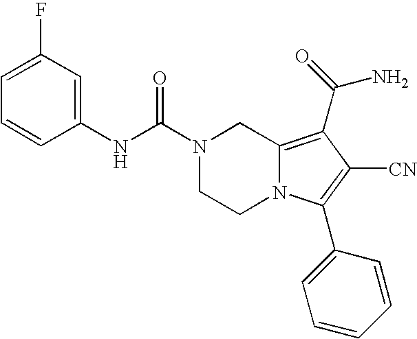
C1(F)=CC=CC(NC(N2CCN3C(=C(C(N)=O)C([CN])=C3C3=CC=CC=C3)C2)=O)=C1
